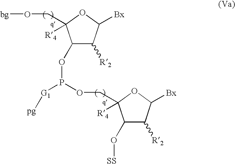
C1([R2])C(O[SS])C(COP(OC2C([R2])C([Bx])OC2(CO[bg])[R4])[G1][pg])([R4])OC1[Bx]
